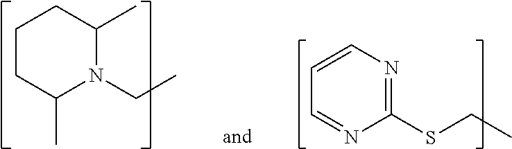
C1CCC(C)N(CC)C1C.C1=CC=NC(SCC)=N1
